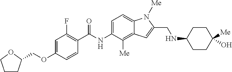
C1CC(COC2=CC(F)=C(C(=O)NC3=CC=C4C(=C3[Me])C=C(CNC3CCC([Me])(O)CC3)N4[Me])C=C2)OC1
